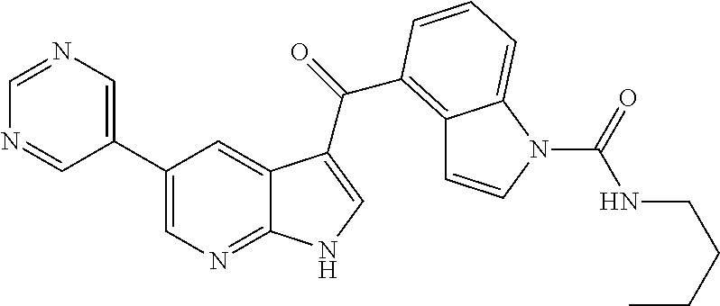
C1(C2=CN=C3C(=C2)C(C(=O)C2=C4C=CN(C(=O)NCCCC)C4=CC=C2)=CN3)=CN=CN=C1
